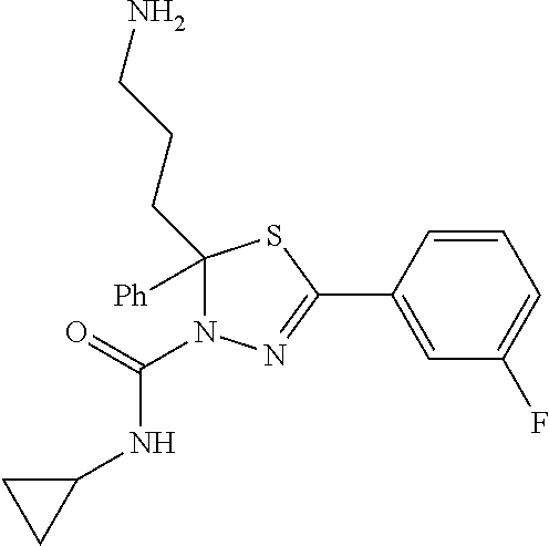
C1=CC(C2=NN(C(=O)NC3CC3)C(CCCN)([Ph])S2)=CC(F)=C1
